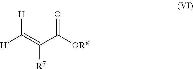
[H]C(=C(C([OR8])=O)[R7])[H]
